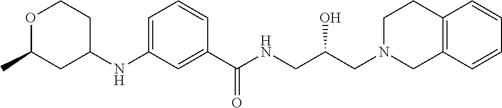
C1(NC2CCOC(C)C2)=CC=CC(C(NCC(CN2CCC3=C(C2)C=CC=C3)O)=O)=C1
